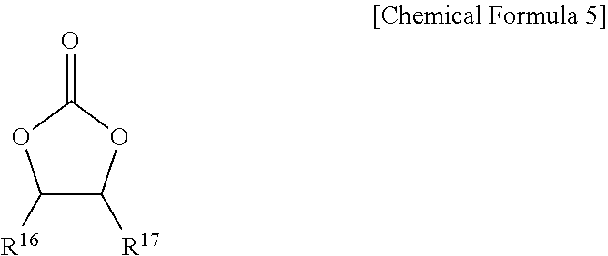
C1([R17])C([R16])OC(=O)O1
